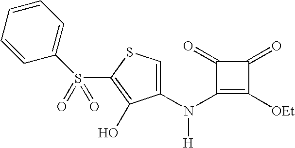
S(=O)(C1=C(O)C(N(C2=C([OEt])C(=O)C2=O)[H])=CS1)(=O)C1=CC=CC=C1
